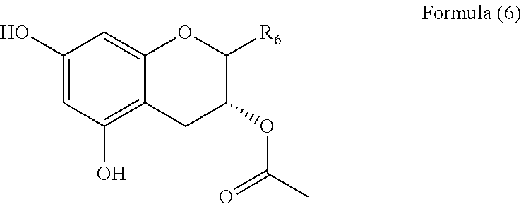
C1(O)=CC(O)=C2C(=C1)OC([R6])C(OC(C)=O)C2
